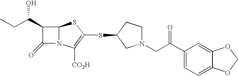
C1(C(CC)O)C(=O)N2C1SC(SC1CN(CC(C3=CC=C4C(=C3)OCO4)=O)CC1)=C2[CO2H]
